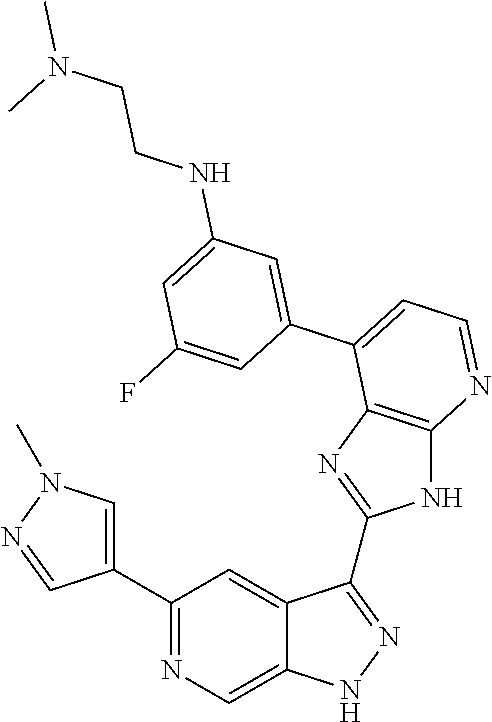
C1(C2=NC=C3C(=C2)C(C2=NC4=C(N2)N=CC=C4C2=CC(NCCN(C)C)=CC(F)=C2)=NN3)=CN(C)N=C1
